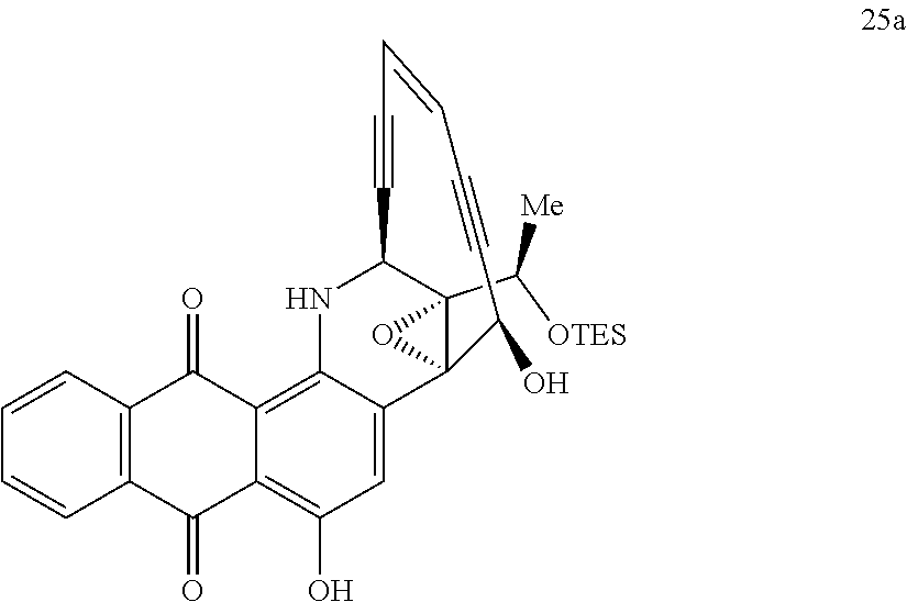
C12(C([OTES])[Me])C3(C4=CC(O)=C5C(=O)C6=C(C(=O)C5=C4NC1C#CC=CC#CC3O)C=CC=C6)O2
